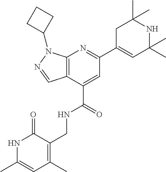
C12=C(C(C(=O)NCC3=C(C)C=C(C)NC3=O)=CC(C3=CC(C)(C)NC(C)(C)C3)=N1)C=NN2C1CCC1
